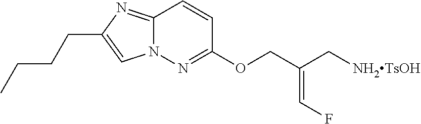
C(C1=CN2C(=N1)C=CC(OCC(C[NH2TsOH])=CF)=N2)CCC
